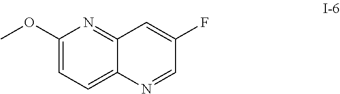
C1(OC)=CC=C2C(=N1)C=C(F)C=N2
